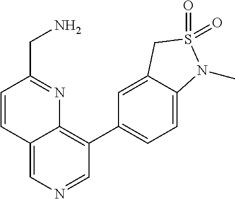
C1=CC2=CN=CC(C3=CC=C4C(=C3)CS(=O)(=O)N4C)=C2N=C1CN
